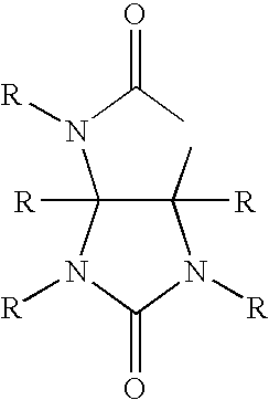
C1(N([R])C(=O)C)([R])C(C)([R])N([R])C(=O)N1[R]
